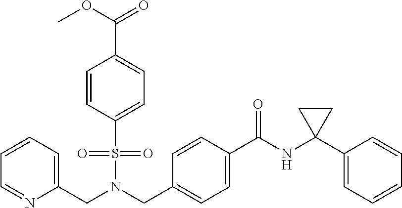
C1=C(S(N(CC2=CC=C(C(=O)NC3(C4=CC=CC=C4)CC3)C=C2)CC2=CC=CC=N2)(=O)=O)C=CC(C(OC)=O)=C1
